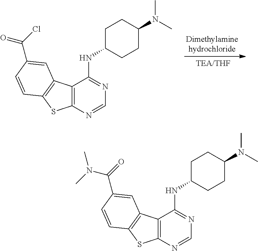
C12=C(N=CN=C1NC1CCC(N(C)C)CC1)SC1=C2C=C(C(Cl)=O)C=C1.C12=C(N=CN=C1NC1CCC(N(C)C)CC1)SC1=C2C=C(C(=O)N(C)C)C=C1
